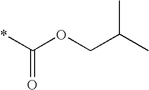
*C(=O)OCC(C)C
